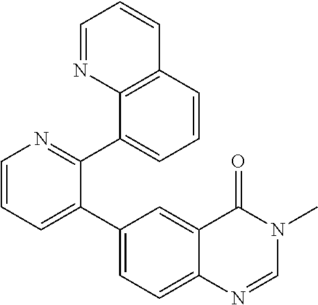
C1=CN=C(C2=CC=CC3=C2N=CC=C3)C(C2=CC=C3C(=C2)C(=O)N(C)C=N3)=C1
